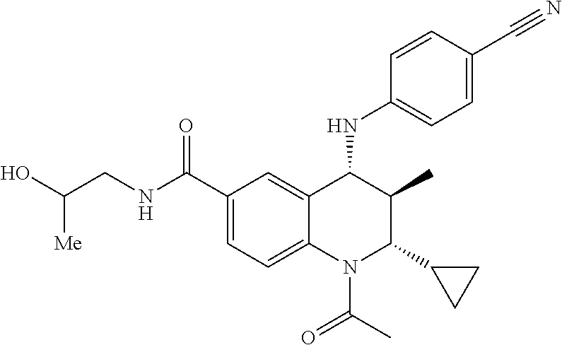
C1=CC(C#N)=CC=C1NC1C(C)C(C2CC2)N(C(=O)C)C2=CC=C(C(NCC(O)[Me])=O)C=C12
